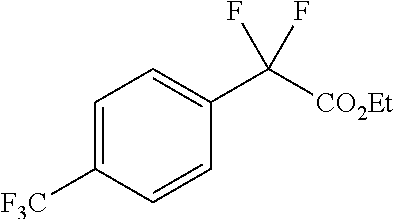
C1=C([F3C])C=CC(C([CO2Et])(F)F)=C1
